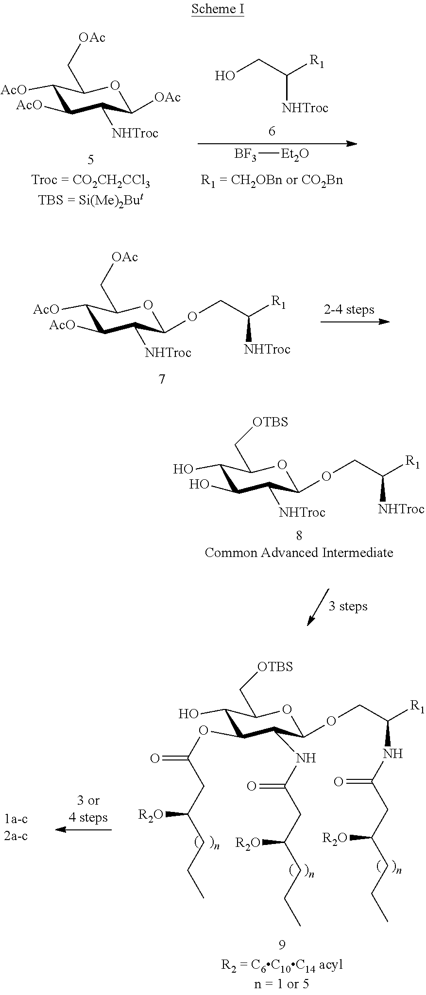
C1([AcO])C([AcO])C([NHTroc])C([OAc])OC1C[OAc].[BF3][Et2O].C(O)C([R1])[NHTroc].C1([AcO])C([AcO])C([NHTroc])C(OCC([R1])[NHTroc])OC1C[OAc].C1(O)C(O)C([NHTroc])C(OCC([R1])[NHTroc])OC1C[OTBS].C1(O)C(OC(=O)CC(CCC)[R2O])C(NC(=O)CC(CCC)[R2O])C(OCC([R1])NC(=O)CC(CCC)[R2O])OC1C[OTBS]
